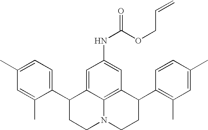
C1(C)=CC=C(C2CCN3C4=C(C(C5=C(C)C=C(C)C=C5)CC3)C=C(NC(=O)OCC=C)C=C24)C(C)=C1
